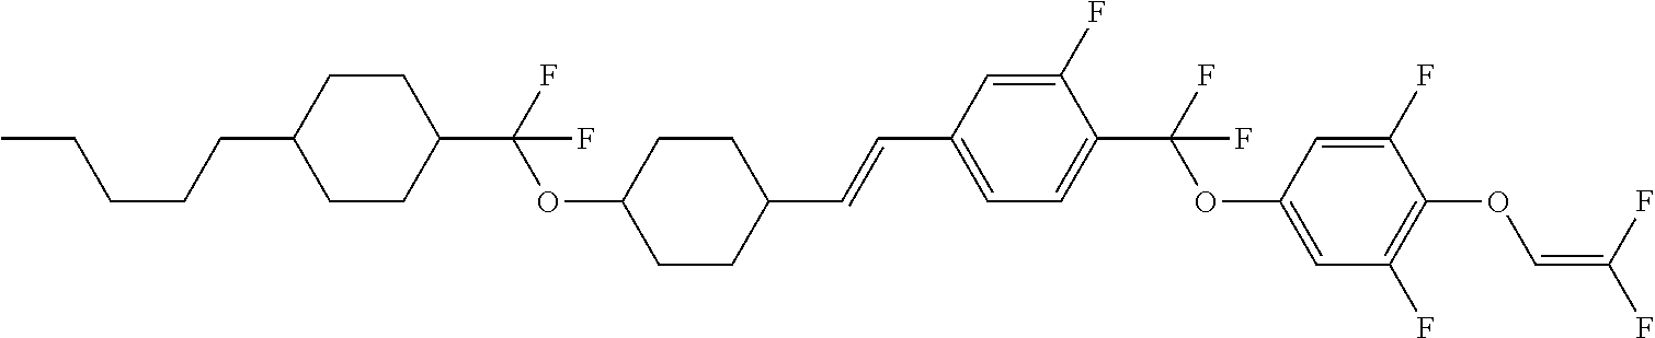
C1CC(C(F)(OC2CCC(C=CC3=CC=C(C(F)(OC4=CC(F)=C(OC=C(F)F)C(F)=C4)F)C(F)=C3)CC2)F)CCC1CCCCC
